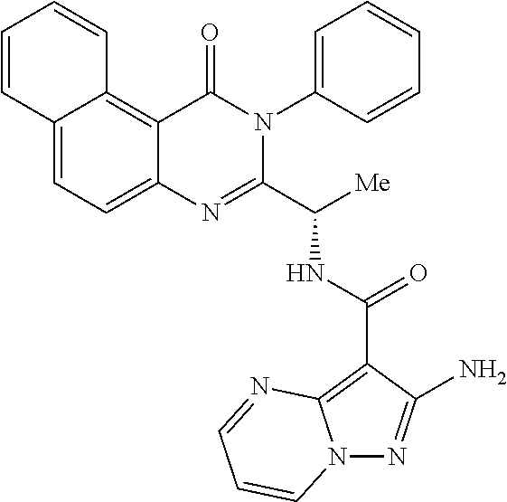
N(C(C1=NC2=CC=C3C(=C2C(=O)N1C1=CC=CC=C1)C=CC=C3)[Me])C(C1=C2N(N=C1N)C=CC=N2)=O
